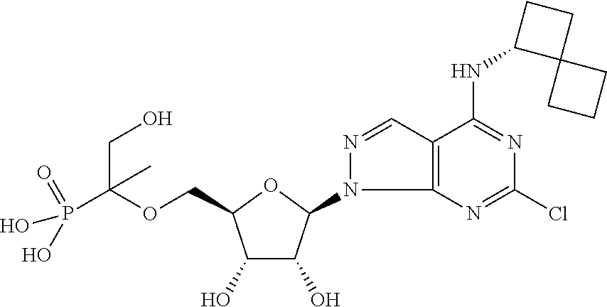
C(OCC1C(O)C(O)C(N2C3=C(C=N2)C(NC2C4(CC2)CCC4)=NC(Cl)=N3)O1)(P(O)(=O)O)(CO)C
